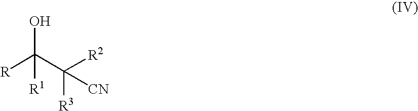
OC(C([R2])([R3])[CN])([R])[R1]
